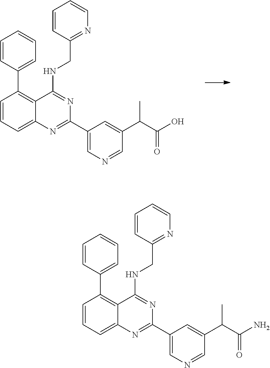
C1=CC(C2=C3C(=CC=C2)N=C(C2=CN=CC(C(C(=O)O)C)=C2)N=C3NCC2=NC=CC=C2)=CC=C1.C1=CC(C2=C3C(=CC=C2)N=C(C2=CN=CC(C(C(=O)N)C)=C2)N=C3NCC2=NC=CC=C2)=CC=C1
